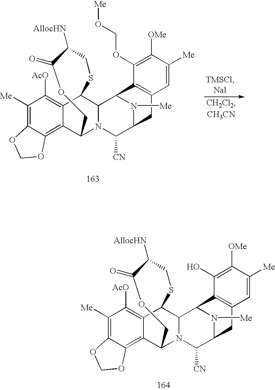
C1([Me])=C2C(=C3C(=C1[AcO])C1C4N(C3COC(=O)C([AllocHN])CS1)C([CN])C1N([Me])C4C3=C(C1)C=C([Me])C([OMe])=C3O)OCO2.C1([Me])=C2C(=C3C(=C1[AcO])C1C4N(C3COC(=O)C([AllocHN])CS1)C([CN])C1N([Me])C4C3=C(C1)C=C([Me])C([OMe])=C3OCO[Me])OCO2
